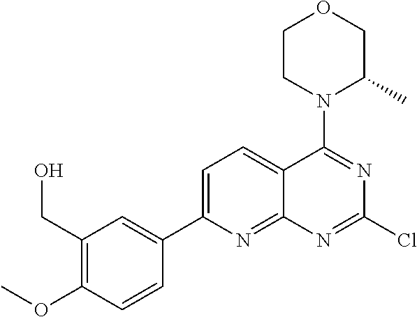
C1=C(C2=CC(CO)=C(OC)C=C2)N=C2C(=C1)C(N1C(C)COCC1)=NC(Cl)=N2
